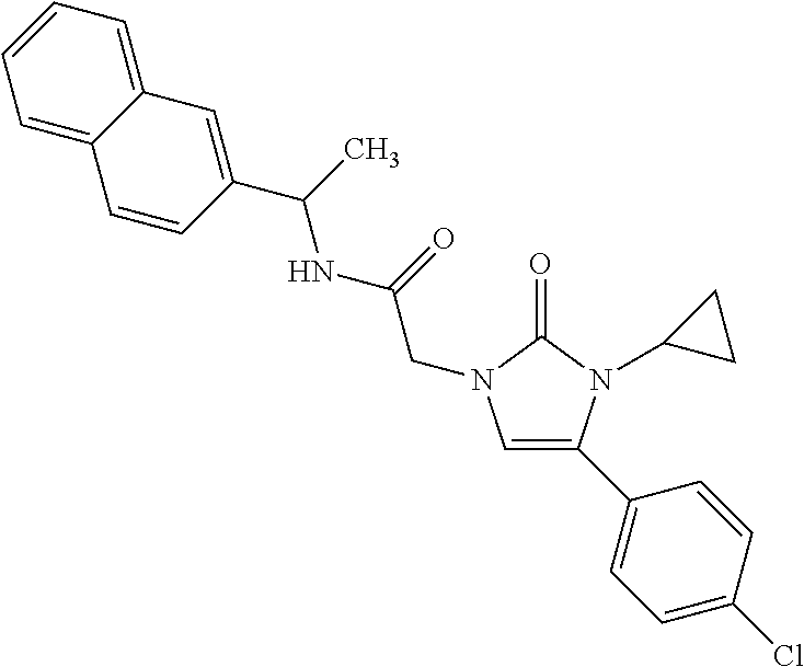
C1=C(C2=CC=C(Cl)C=C2)N(C2CC2)C(=O)N1CC(NC(C1=CC2=CC=CC=C2C=C1)C)=O
